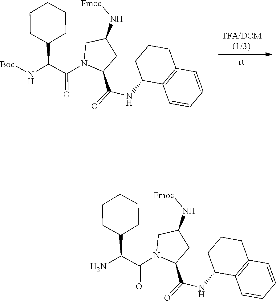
C1=CC=CC2=C1CCCC2NC(C1CC(N[Fmoc])CN1C(C(N[Boc])C1CCCCC1)=O)=O.C1=CC=CC2=C1CCCC2NC(C1CC(N[Fmoc])CN1C(C(N)C1CCCCC1)=O)=O
